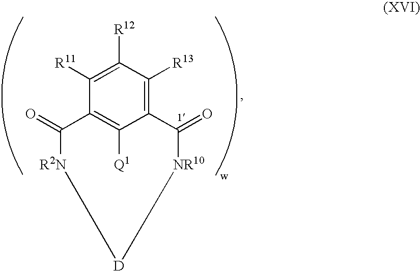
C1([R13])=C2C([Q1])=C(C([R11])=C1[R12])C(=O)[R2N][D][NR10]C2=O
